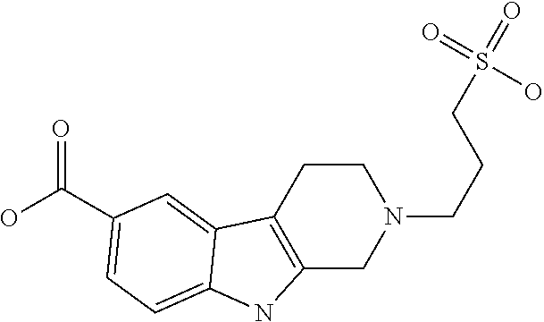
C12=C(CCN(CCCS(=O)(=O)O)C1)C1=CC(C(O)=O)=CC=C1N2
